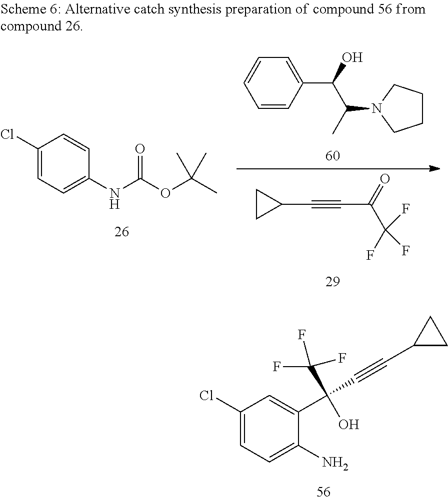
C1CCN(C(C(C2=CC=CC=C2)O)C)C1.C1CC1C#CC(=O)C(F)(F)F.C1(Cl)=CC=C(NC(=O)OC(C)(C)C)C=C1.C1(Cl)=CC=C(N)C(C(C#CC2CC2)(C(F)(F)F)O)=C1
